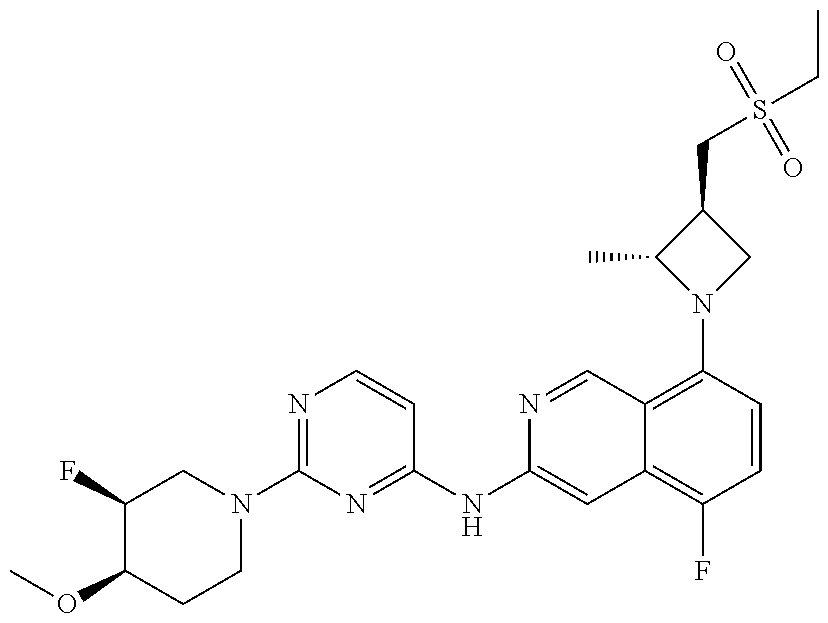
C1(F)C(OC)CCN(C2=NC=CC(NC3=CC4=C(F)C=CC(N5CC(CS(CC)(=O)=O)C5C)=C4C=N3)=N2)C1
